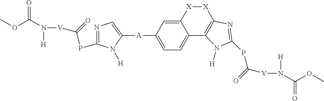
COC(N([H])[V]C(=O)PC1=NC=C([A]C2=CC=C3C(=C2)[X][X]C2=C3N([H])C(PC([V]N([H])C(OC)=O)=O)=N2)N1[H])=O
